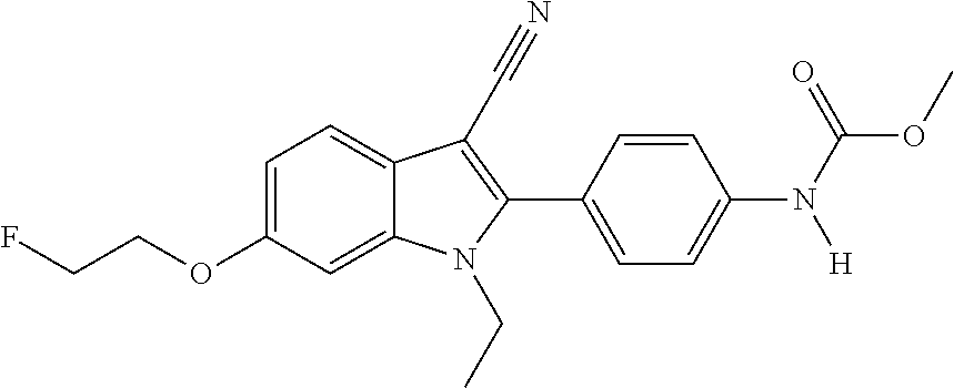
C1=C(OCCF)C=C2C(=C1)C(C#N)=C(C1=CC=C(N(C(OC)=O)[H])C=C1)N2CC
